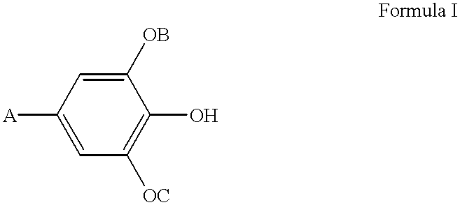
[A]C1=CC([OC])=C(O)C([OB])=C1
